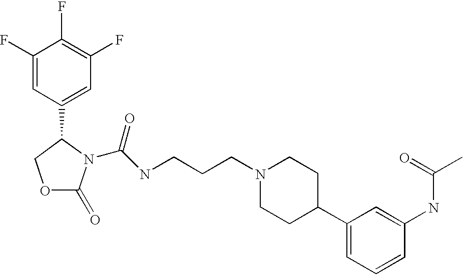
C1(F)=CC(C2COC(=O)N2C(NCCCN2CCC(C3=CC=CC(NC(C)=O)=C3)CC2)=O)=CC(F)=C1F
